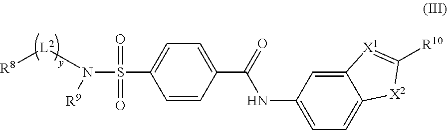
C1(C(=O)NC2=CC=C3C(=C2)[X1]=C([R10])[X2]3)=CC=C(S(N([L2][R8])[R9])(=O)=O)C=C1
